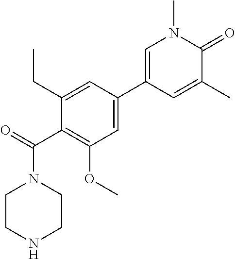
C1(C(N2CCNCC2)=O)=C(OC)C=C(C2=CN(C)C(=O)C(C)=C2)C=C1CC
